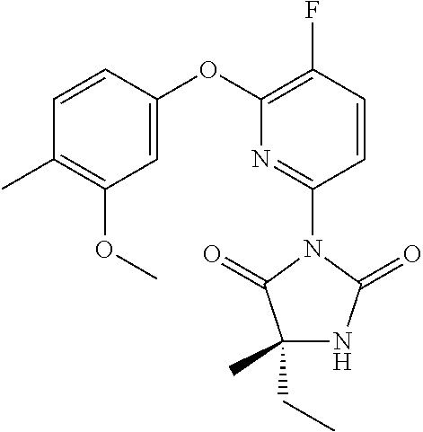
C1(CC)(C)NC(=O)N(C2=NC(OC3=CC(OC)=C(C)C=C3)=C(F)C=C2)C1=O
